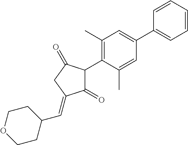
C1(=O)C(C2=C(C)C=C(C3=CC=CC=C3)C=C2C)C(=O)CC1=CC1CCOCC1
